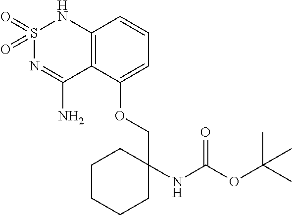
C12=C(C(OCC3(NC(=O)OC(C)(C)C)CCCCC3)=CC=C1)C(N)=NS(=O)(=O)N2
